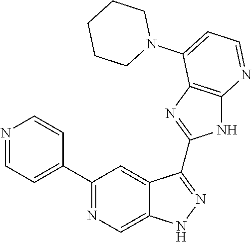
C1(C2=NC=C3C(=C2)C(C2=NC4=C(N2)N=CC=C4N2CCCCC2)=NN3)=CC=NC=C1
